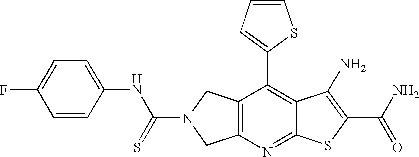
C12=C(N=C3C(=C1C1=CC=CS1)C(N)=C(C(N)=O)S3)CN(C(=S)NC1=CC=C(F)C=C1)C2
